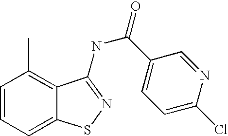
C1=CC=C2C(=C1C)C(NC(C1=CC=C(Cl)N=C1)=O)=NS2
